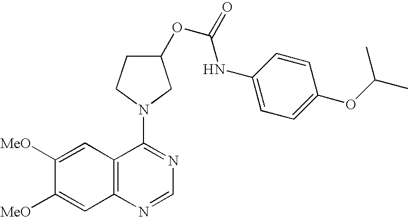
C12=C(N=CN=C1N1CCC(OC(=O)NC3=CC=C(OC(C)C)C=C3)C1)C=C([MeO])C([MeO])=C2
